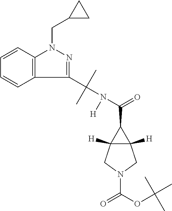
N(C(=O)C1C2([H])C1([H])CN(C(=O)OC(C)(C)C)C2)(C(C1=NN(CC2CC2)C2=C1C=CC=C2)(C)C)[H]
